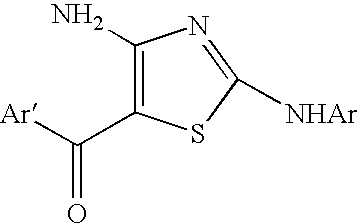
C1(N)=C(C([Ar])=O)SC([NHAr])=N1
